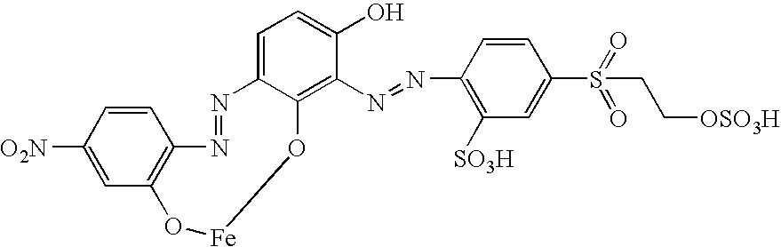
C1=CC([O2N])=CC2=C1N=NC1=CC=C(O)C(N=NC3=C([SO3H])C=C(S(=O)(=O)CC[OSO3H])C=C3)=C1O[Fe]O2
